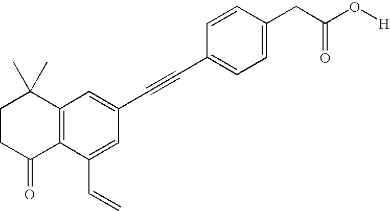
C1=C(CC(O[H])=O)C=CC(C#CC2=CC3=C(C(C=C)=C2)C(=O)CCC3(C)C)=C1
